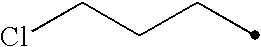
C(CC)CCl
